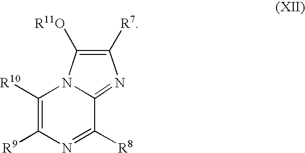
C1([R10])=C([R9])N=C([R8])C2=NC([R7])=C([R11O])N12
